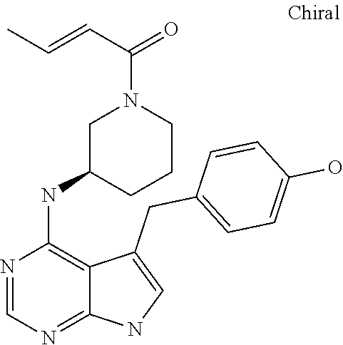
N1=CN=C2C(=C1NC1CCCN(C(C=CC)=O)C1)C(CC1=CC=C(O)C=C1)=CN2
